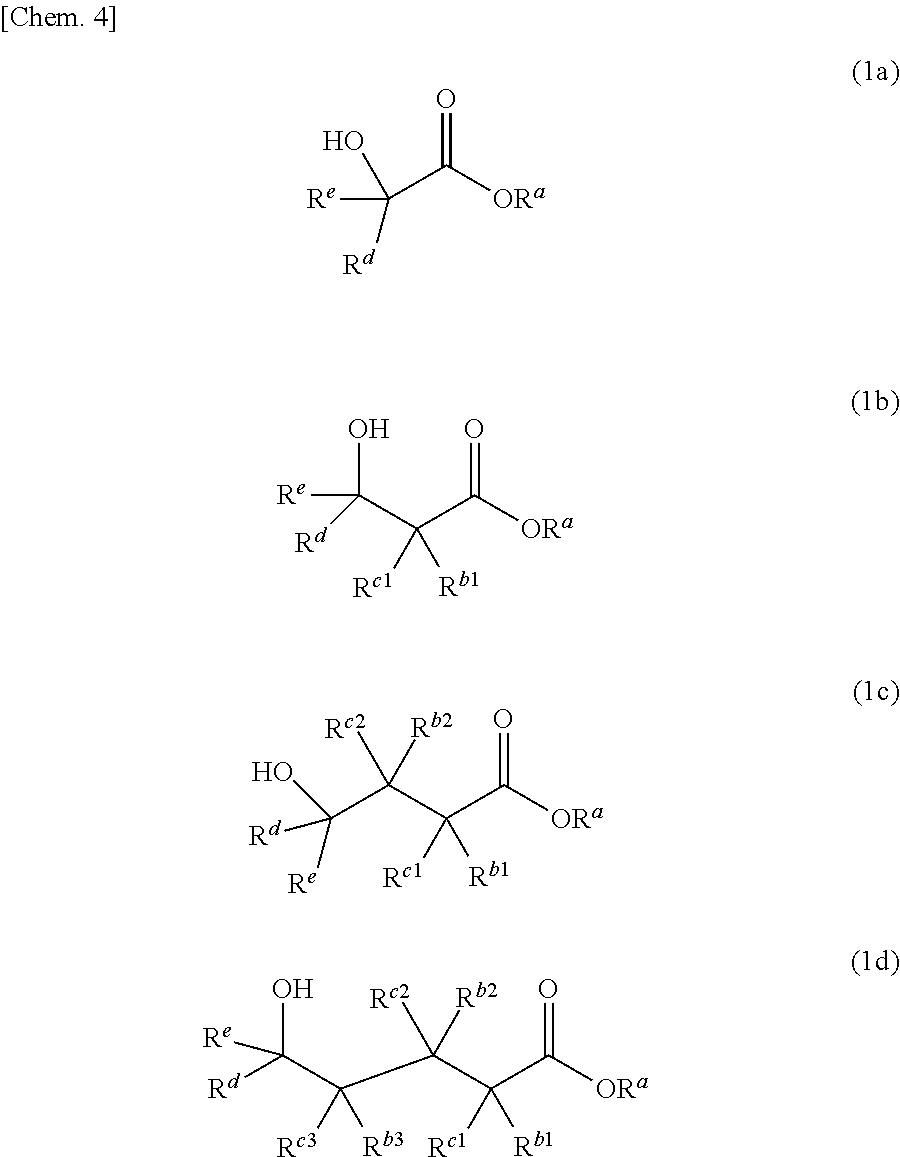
C(C([ORa])=O)([Re])(O)[Rd].C(C([ORa])=O)(C([Re])(O)[Rd])([Rb1])[Rc1].C(C([ORa])=O)(C(C([Re])([Rd])O)([Rb2])[Rc2])([Rb1])[Rc1].C(C([ORa])=O)(C(C(C(O)([Rd])[Re])([Rc3])[Rb3])([Rb2])[Rc2])([Rb1])[Rc1]
